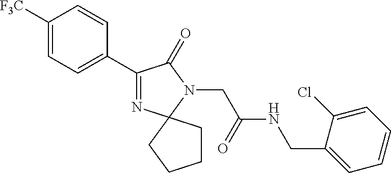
C1([F3C])=CC=C(C2=NC3(N(CC(NCC4=CC=CC=C4Cl)=O)C2=O)CCCC3)C=C1
